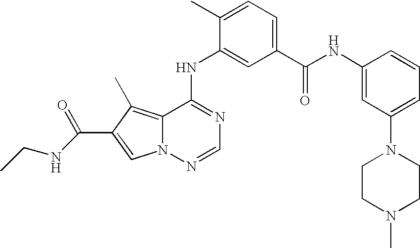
C1(NC2=CC(C(NC3=CC(N4CCN(C)CC4)=CC=C3)=O)=CC=C2C)=NC=NN2C1=C(C)C(C(=O)NCC)=C2
